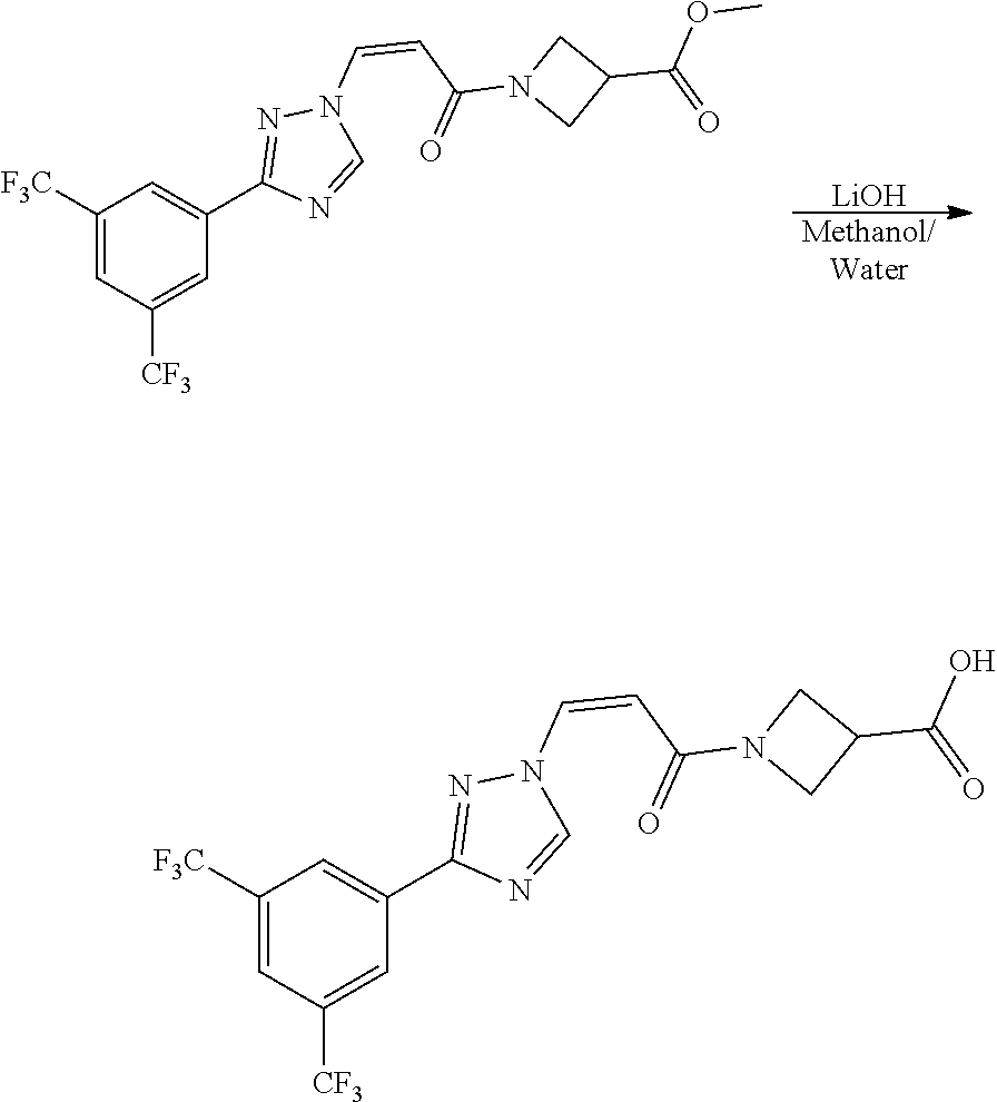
[LiOH].[Methanol/Water].C1([F3C])=CC([CF3])=CC(C2=NN(C=CC(N3CC(C(OC)=O)C3)=O)C=N2)=C1.C1([F3C])=CC([CF3])=CC(C2=NN(C=CC(N3CC(C(O)=O)C3)=O)C=N2)=C1
